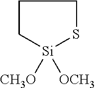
C1C[Si]([CH3O])([OCH3])SC1
